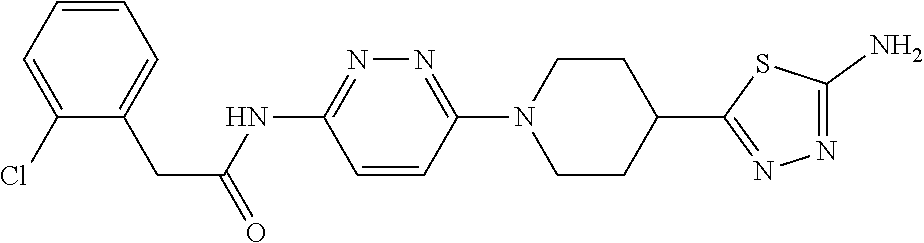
C1(Cl)=CC=CC=C1CC(=O)NC1=NN=C(N2CCC(C3=NN=C(N)S3)CC2)C=C1
